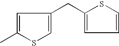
C1(CC2=CC=CS2)=CSC(C)=C1
